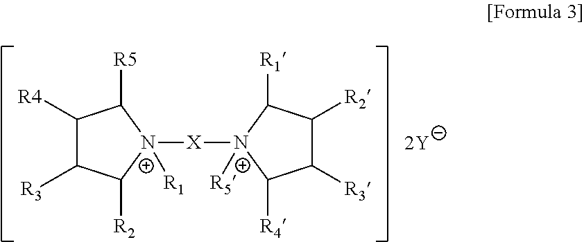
C1([R4])C([R3])C([R2])[N+]([X][N+]2([R5])C([R4])C([R3])C([R2])C2[R1])([R1])C1[R5]
